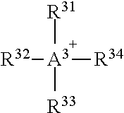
[R32][A3]([R31])([R34])[R33]
